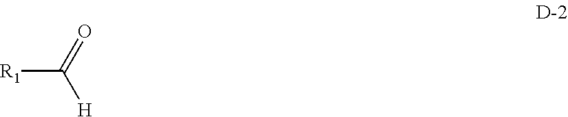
[R1]C(=O)[H]
